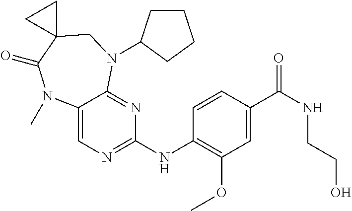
C1(NC2=NC=C3C(=N2)N(C2CCCC2)CC2(C(=O)N3C)CC2)=C(OC)C=C(C(NCCO)=O)C=C1
